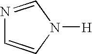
N1=CN([H])C=C1
